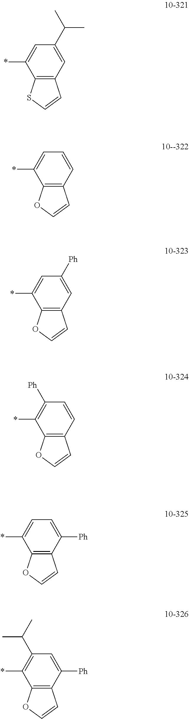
C1=C(C(C)C)C=C(*)C2=C1C=CS2.C1=CC=C(*)C2=C1C=CO2.C1=C([Ph])C=C(*)C2=C1C=CO2.C1=CC([Ph])=C(*)C2=C1C=CO2.C1([Ph])=CC=C(*)C2=C1C=CO2.C1([Ph])=CC(C(C)C)=C(*)C2=C1C=CO2
